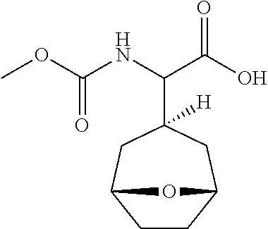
C1(C(C(O)=O)NC(OC)=O)([H])CC2CCC(C1)O2
